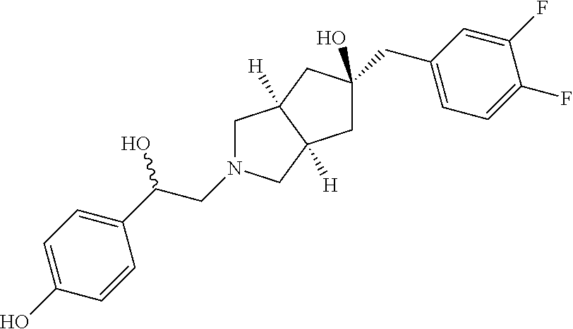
OC(C1=CC=C(O)C=C1)CN1CC2([H])C([H])(C1)CC(O)(CC1=CC=C(F)C(F)=C1)C2
